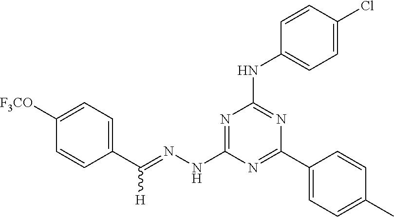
C1(C(=NNC2=NC(NC3=CC=C(Cl)C=C3)=NC(C3=CC=C(C)C=C3)=N2)[H])=CC=C([F3CO])C=C1
